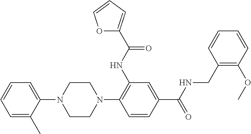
C1CN(C2=C(NC(=O)C3=CC=CO3)C=C(C(NCC3=C(OC)C=CC=C3)=O)C=C2)CCN1C1=CC=CC=C1C
